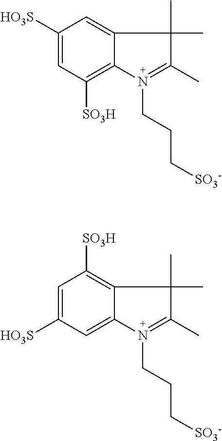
C1([HO3S])=CC([SO3H])=C2C(=C1)C(C)(C)C(C)=N2CCC[SO3-].C1=C([HO3S])C=C2C(=C1[SO3H])C(C)(C)C(C)=N2CCC[SO3-]
